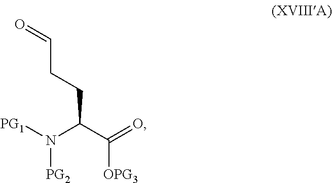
[PG1]N(C(C(=O)[OPG3])CCC=O)[PG2]
